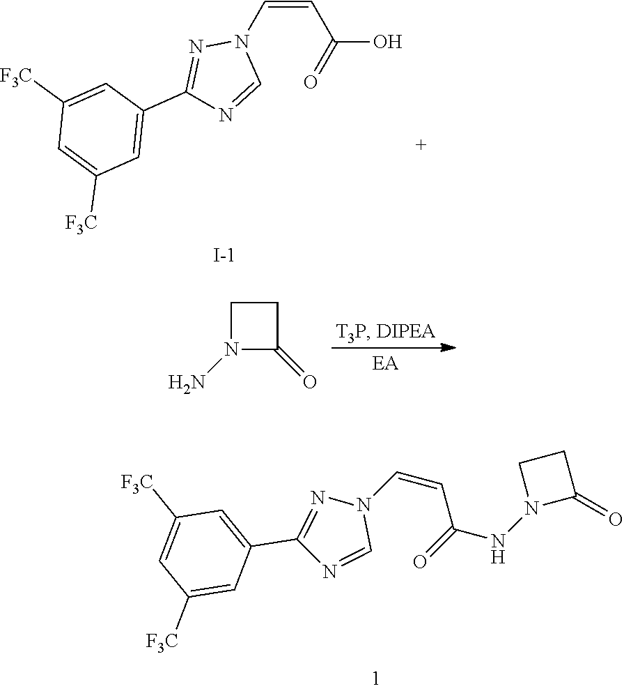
O=C(C=CN1N=C(C2=CC([F3C])=CC([F3C])=C2)N=C1)O.[I-].N1(N)C(=O)CC1.N1(C=CC(NN2C(=O)CC2)=O)N=C(C2=CC([F3C])=CC([F3C])=C2)N=C1
